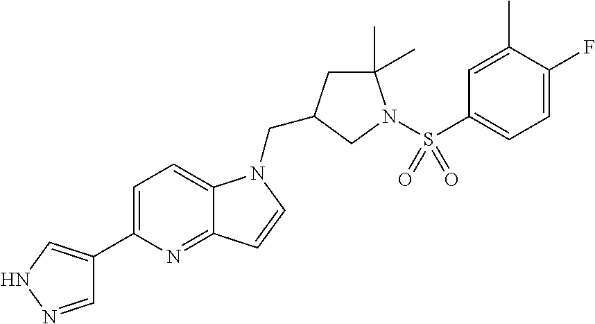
C1=NNC=C1C1=CC=C2C(=N1)C=CN2CC1CC(C)(C)N(S(C2=CC=C(F)C(C)=C2)(=O)=O)C1
